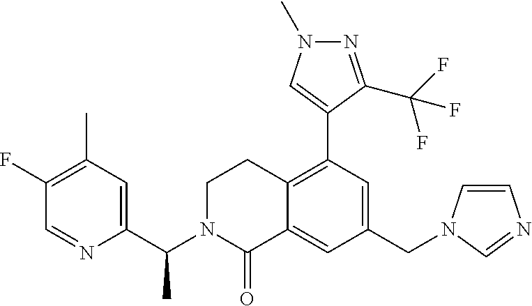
C1(CN2C=CN=C2)=CC(C2=CN(C)N=C2C(F)(F)F)=C2C(=C1)C(=O)N(C(C1=CC(C)=C(F)C=N1)C)CC2
